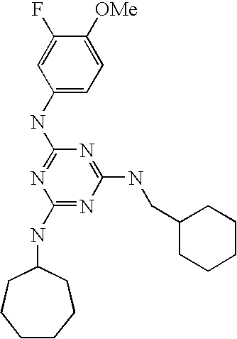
C1(NC2CCCCCC2)=NC(NCC2CCCCC2)=NC(NC2=CC=C([OMe])C(F)=C2)=N1
